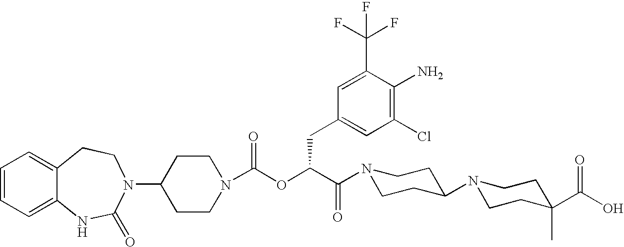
C1(N2C(=O)NC3=CC=CC=C3CC2)CCN(C(OC(C(N2CCC(N3CCC(C(O)=O)(C)CC3)CC2)=O)CC2=CC(Cl)=C(N)C(C(F)(F)F)=C2)=O)CC1
